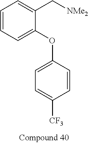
C1=CC=C(OC2=CC=C([CF3])C=C2)C(C[NMe2])=C1
